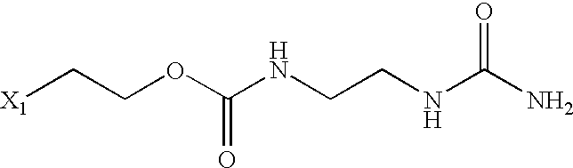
[X1]CCOC(NCCNC(N)=O)=O
